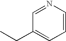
N1=CC(CC)=CC=C1
